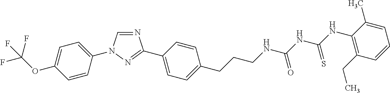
N1=CN(C2=CC=C(OC(F)(F)F)C=C2)N=C1C1=CC=C(CCCNC(NC(NC2=C(CC)C=CC=C2C)=S)=O)C=C1
